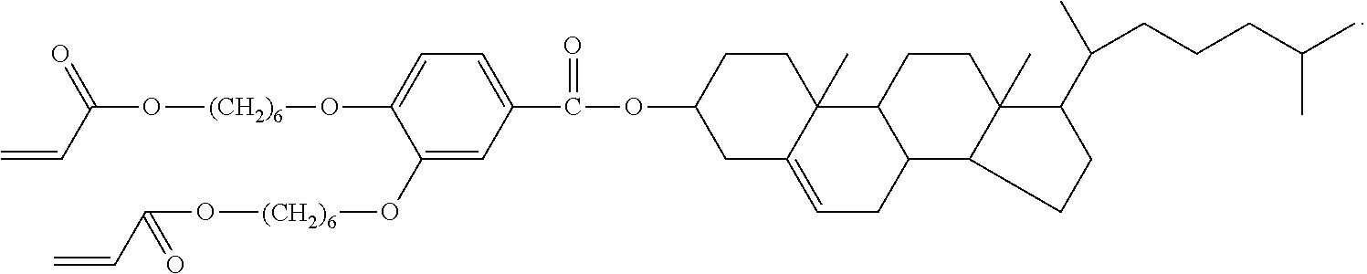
C=CC(=O)O[(CH2)6]OC1=CC=C(C(OC2CCC3(C)C(=CCC4C3CCC3(C)C4CCC3C(CCCC(C)C)C)C2)=O)C=C1O[(CH2)6]OC(C=C)=O
